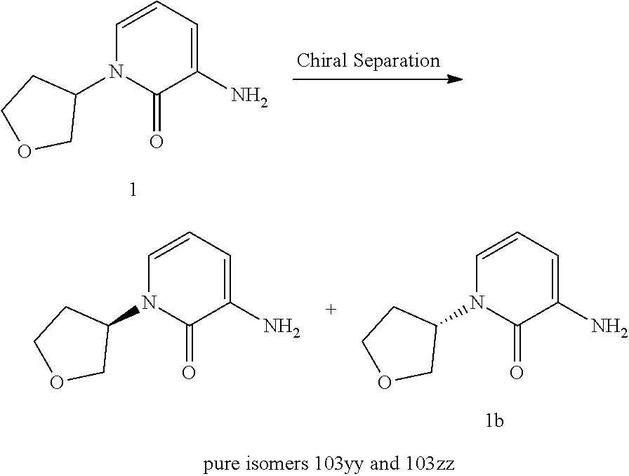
C1(N)=CC=CN(C2CCOC2)C1=O.C1(N)=CC=CN(C2CCOC2)C1=O.C1(N)=CC=CN(C2CCOC2)C1=O
